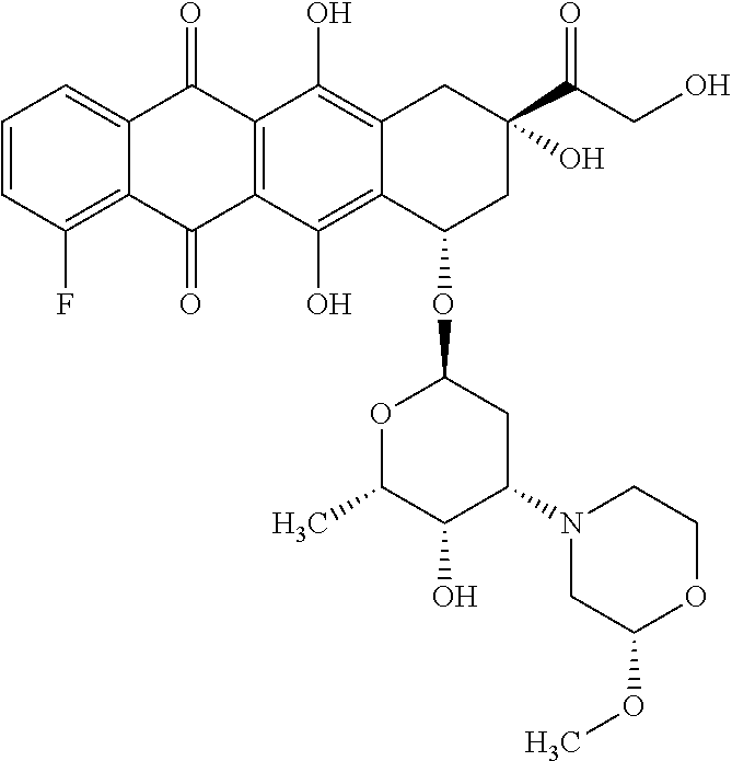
C1=CC(F)=C2C(=C1)C(=O)C1=C(C2=O)C(O)=C2C(=C1O)CC(C(CO)=O)(O)CC2OC1OC(C)C(O)C(N2CC(OC)OCC2)C1
